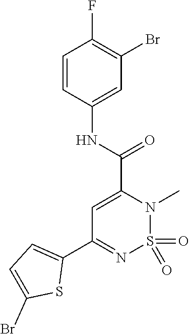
O=S1(=O)N=C(C2=CC=C(Br)S2)C=C(C(NC2=CC(Br)=C(F)C=C2)=O)N1C
